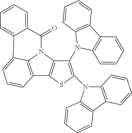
C12=C3N(C4=C1SC(N1C5=C(C6=C1C=CC=C6)C=CC=C5)=C4N1C4=C(C=CC=C4)C4=C1C=CC=C4)C(=O)C1=CC=CC=C1C3=CC=C2
